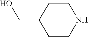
C1C2C(CO)C2CN1
